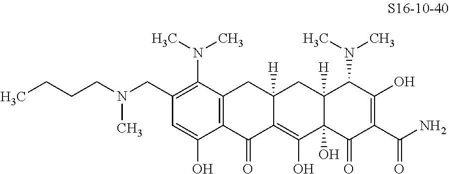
C12=C(C(N(C)C)=C(CN(CCCC)C)C=C1O)CC1([H])C(=C(O)C3(O)C([H])(C1)C(N(C)C)C(O)=C(C(N)=O)C3=O)C2=O
